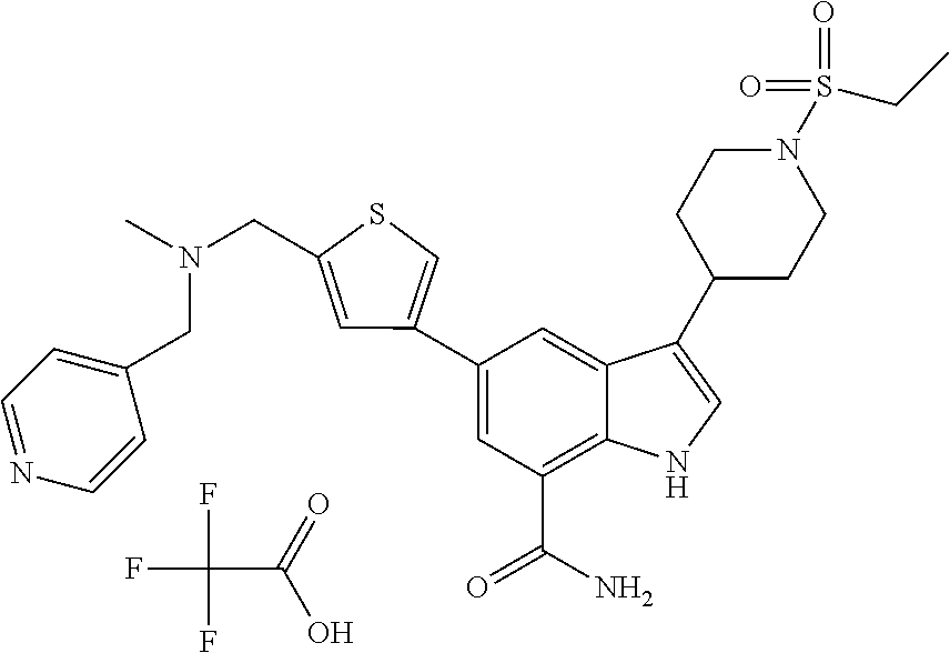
FC(F)(F)C(=O)O.C1=C(C2=CSC(CN(C)CC3=CC=NC=C3)=C2)C=C2C(=C1C(N)=O)NC=C2C1CCN(S(CC)(=O)=O)CC1
